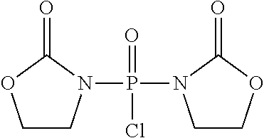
P(=O)(Cl)(N1CCOC1=O)N1CCOC1=O
